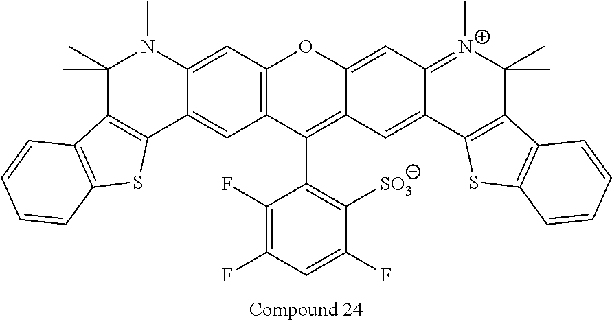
C1(F)=C(F)C=C(F)C([SO3])=C1C1=C2C(=CC3=[N+](C)C(C)(C)C4=C(C3=C2)SC2=C4C=CC=C2)OC2=C1C=C1C(=C2)N(C)C(C)(C)C2=C1SC1=C2C=CC=C1
